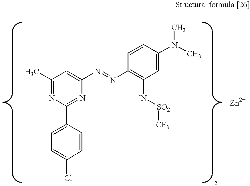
C1(C)=NC(C2=CC=C(Cl)C=C2)=NC(N=NC2=C([-N][SO2][CF3])C=C(N(C)C)C=C2)=C1.[Zn]
